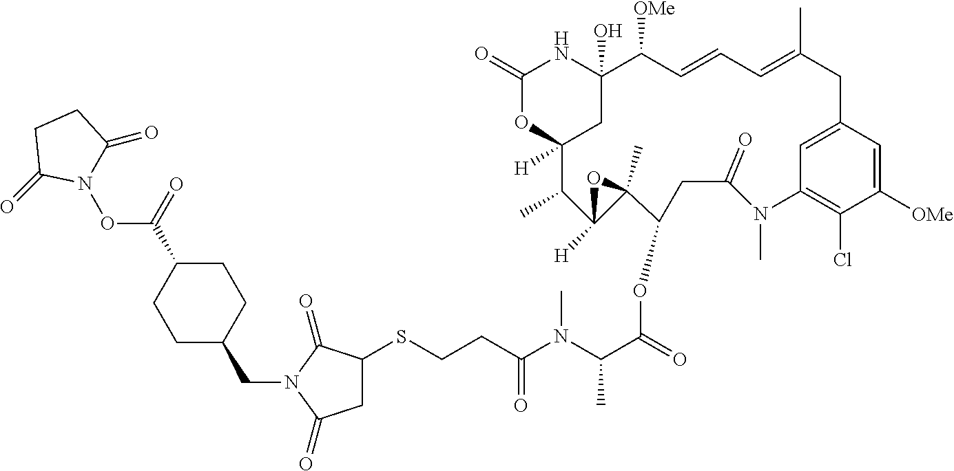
N1C2(O)C([OMe])C=CC=C(C)CC3=CC(=C(Cl)C([OMe])=C3)N(C)C(=O)CC(OC(C(N(C(CCSC3CC(=O)N(CC4CCC(C(=O)ON5C(=O)CCC5=O)CC4)C3=O)=O)C)C)=O)C3(C)C([H])(C(C)C([H])(OC1=O)C2)O3
